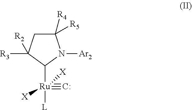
C1([R4])([R5])CC([R3])([R2])C([Ru]([L])(#[C:])([X])[X])N1[Ar2]
